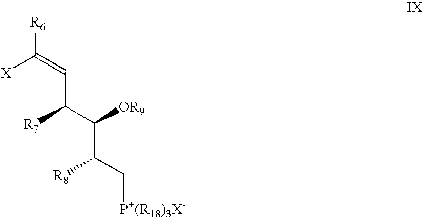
[R6]C(=CC(C([OR9])C(C[P+(R18)3X-])[R8])[R7])[X]
